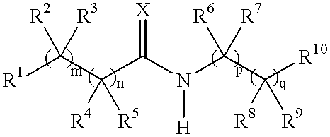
[R1]C(C(C(N(C(C([R10])([R8])[R9])([R6])[R7])[H])=[X])([R4])[R5])([R2])[R3]
